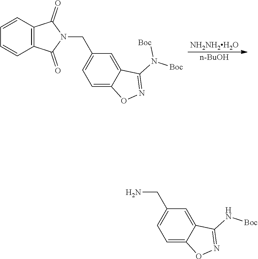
[NH2NH2H2O].[n-BuOH].C1=C2C(=CC=C1CN1C(=O)C3=C(C1=O)C=CC=C3)ON=C2N([Boc])[Boc].C1=C2C(=CC=C1CN)ON=C2N[Boc]
